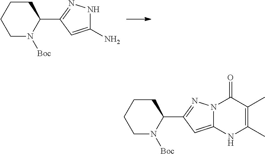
C1CCCN([Boc])C1C1=NNC(N)=C1.C1CCCN([Boc])C1C1=NN2C(=C1)NC(C)=C(C)C2=O
